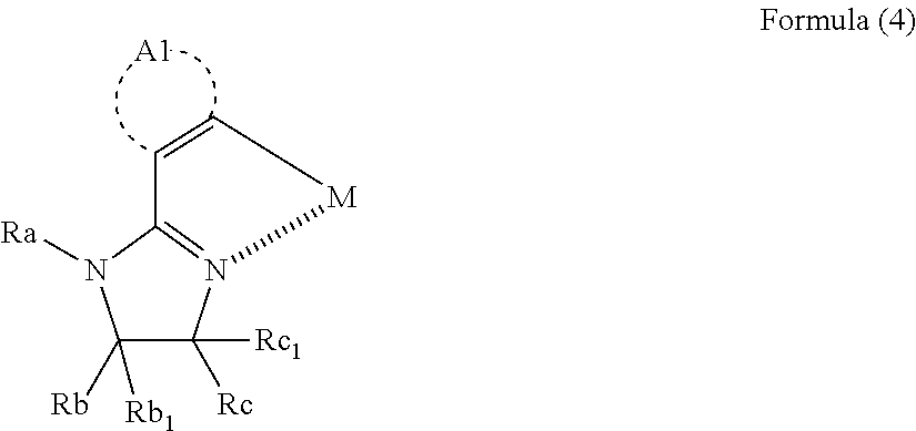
C1([Rb])([Rb1])C([Rc])([Rc1])N2=C(N1[Ra])C=C[M]2.[A1]
